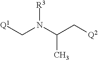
[Q1]CN(C(C[Q2])C)[R3]
